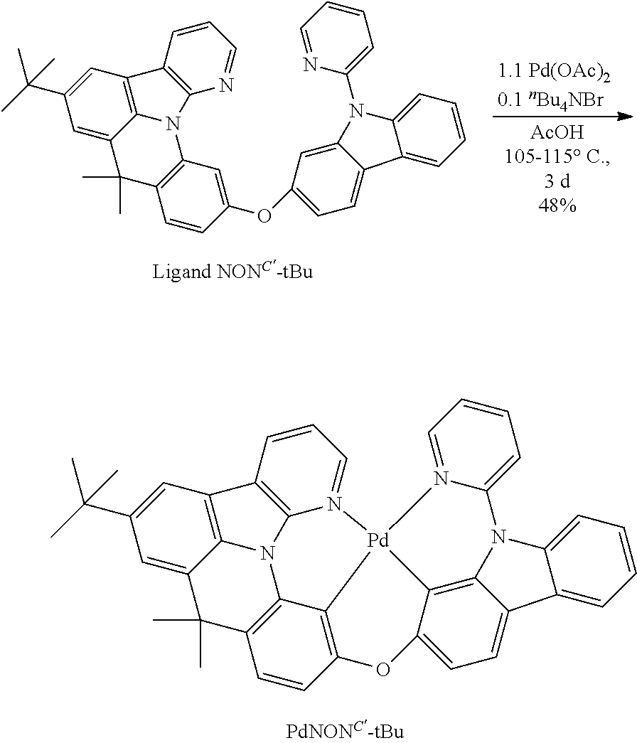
C12=C3C=CC4=C1[Pd]1(N5=CC=CC6=C5N2C2=C6C=C(C(C)(C)C)C=C2C3(C)C)C2=C3C(=CC=C2O4)C2=CC=CC=C2N3C2=CC=CC=N21.C12=C(C=CC(OC3=CC=C4C(=C3)N(C3=CC=CC=N3)C3=CC=CC=C43)=C1)C(C)(C)C1=CC(C(C)(C)C)=CC3=C1N2C1=C3C=CC=N1
